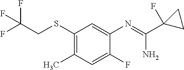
C1(SCC(F)(F)F)=C(C)C=C(F)C(N=C(N)C2(F)CC2)=C1
